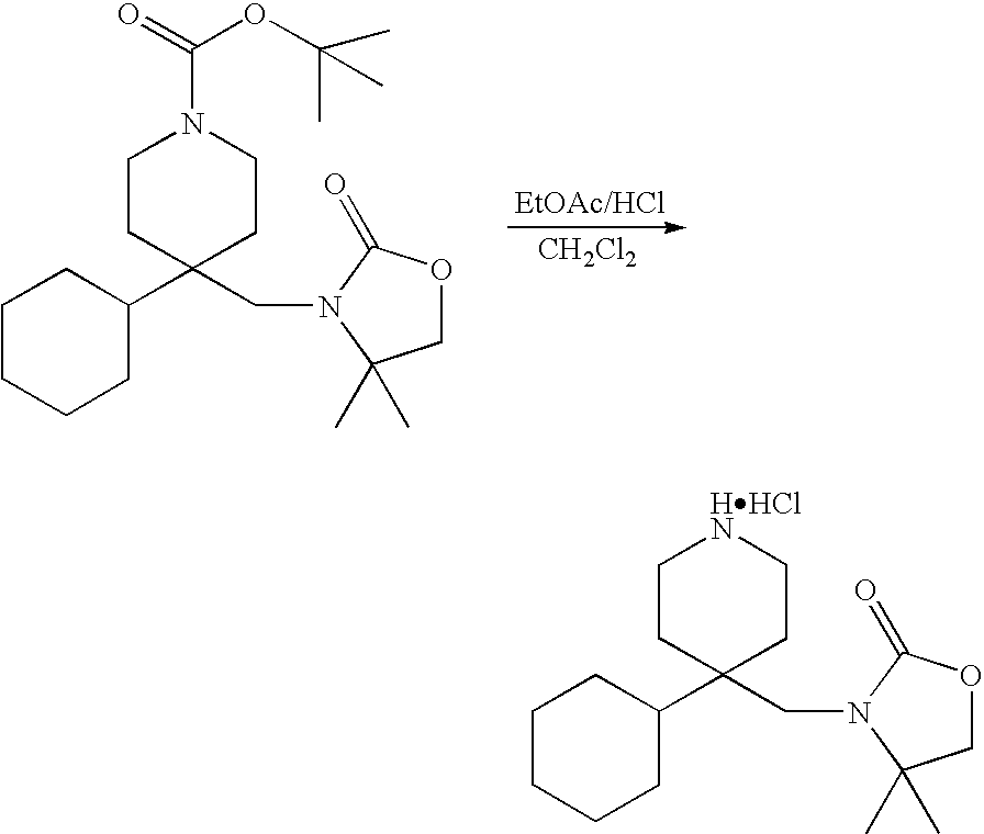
[CH2Cl2].C1CCCC(C2(CN3C(=O)OCC3(C)C)CCN(C(=O)OC(C)(C)C)CC2)C1.C1CCCC(C2(CN3C(=O)OCC3(C)C)CC[HHClN]CC2)C1
